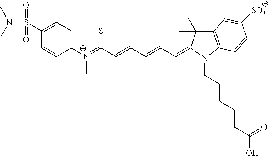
CN(C)S(C1=CC2=C(C=C1)[N+](C)=C(C=CC=CC=C1C(C)(C)C3=C(C=CC([SO3])=C3)N1CCCCCC(O)=O)S2)(=O)=O
